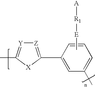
[Z]1=C(C2=CC(C)=CC=C2)[X]C(C)=[Y]1.C[E][R1][A]
